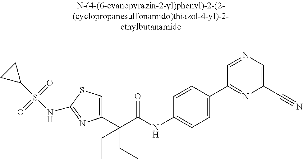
C1(C(C(NC2=CC=C(C3=NC(C#N)=CN=C3)C=C2)=O)(CC)CC)=CSC(NS(C2CC2)(=O)=O)=N1
